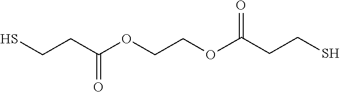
SCCC(OCCOC(=O)CCS)=O
